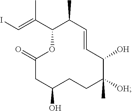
IC=C(C1C(C)C=CC(O)C([OH])(C)CCC(O)CC(=O)O1)C
